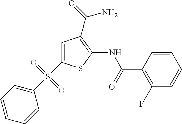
C1=C(S(C2=CC=CC=C2)(=O)=O)SC(NC(C2=C(F)C=CC=C2)=O)=C1C(=O)N
